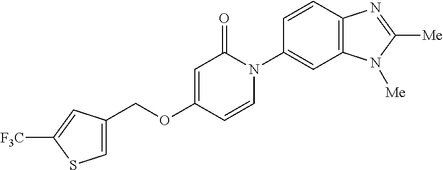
C(OC1=CC(=O)N(C2=CC3=C(C=C2)N=C([Me])N3[Me])C=C1)C1=CSC([F3C])=C1
